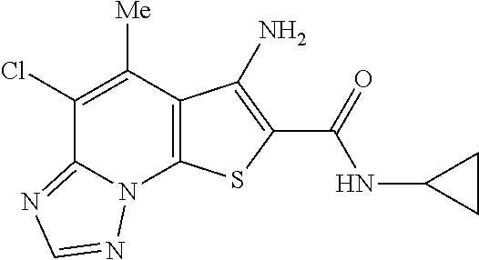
N(C(=O)C1=C(N)C2=C(N3C(=NC=N3)C(Cl)=C2[Me])S1)C1CC1
